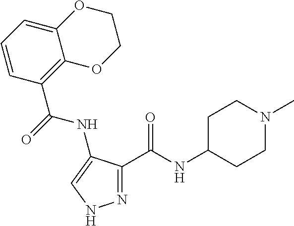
N1=C(C(NC2CCN(C)CC2)=O)C(NC(C2=C3C(=CC=C2)OCCO3)=O)=CN1
